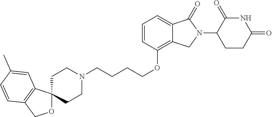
C(COC1=C2C(=CC=C1)C(=O)N(C1C(=O)NC(=O)CC1)C2)CCN1CCC2(CC1)OCC1=C2C=C(C)C=C1
